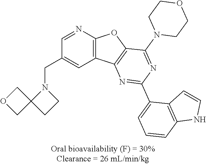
C1=NC2=C(C=C1CN1C3(CC1)COC3)C1=C(O2)C(N2CCOCC2)=NC(C2=CC=CC3=C2C=CN3)=N1
